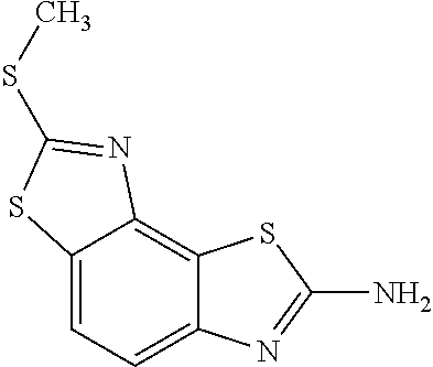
C12=CC=C3C(=C1N=C(SC)S2)SC(N)=N3
